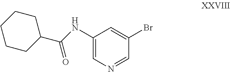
C1(NC(C2CCCCC2)=O)=CN=CC(Br)=C1
